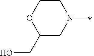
C1(CO)CN(C)CCO1
